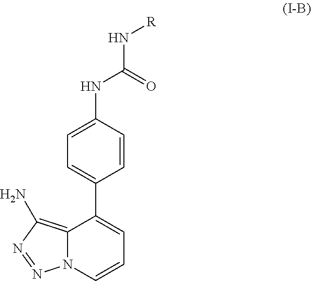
C12=C(N)N=NN1C=CC=C2C1=CC=C(NC(N[R])=O)C=C1
